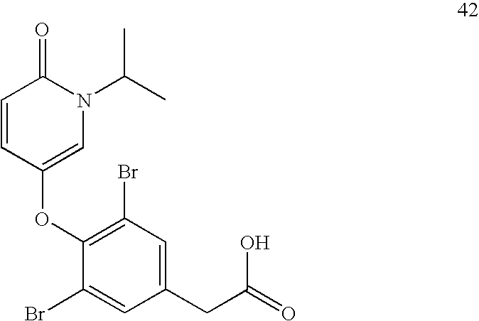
C1(Br)=CC(CC(O)=O)=CC(Br)=C1OC1=CN(C(C)C)C(=O)C=C1
